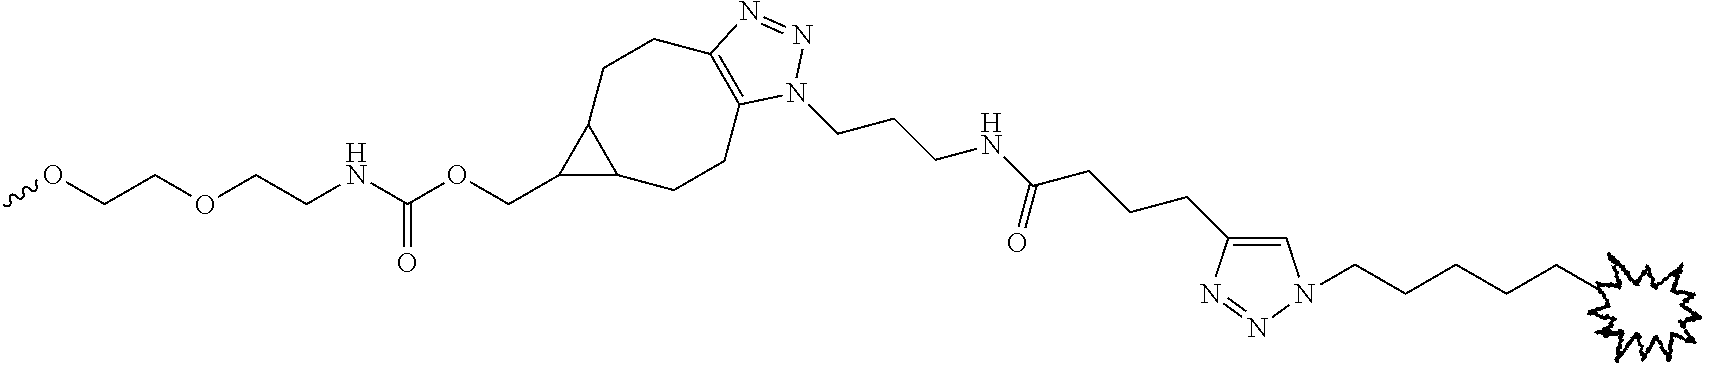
COCCOCCNC(OCC1C2C1CCC1=C(CC2)N(CCCNC(CCCC2=CN(CCCCC)N=N2)=O)N=N1)=O
